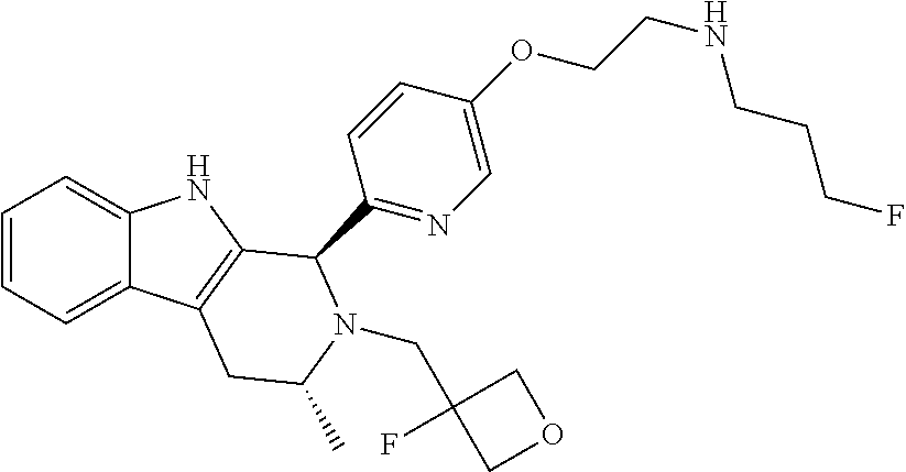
C1=CC=C2C(=C1)NC1=C2CC(C)N(CC2(F)COC2)C1C1=NC=C(OCCNCCCF)C=C1
